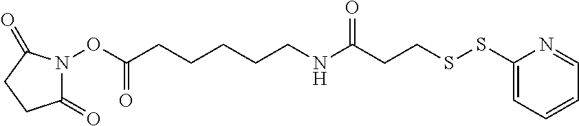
C1(=O)N(OC(CCCCCNC(CCSSC2=CC=CC=N2)=O)=O)C(=O)CC1
